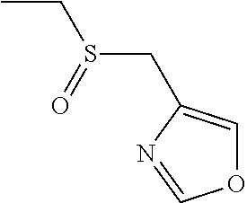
CCS(CC1=COC=N1)=O
